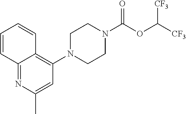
C1(N2CCN(C(OC([CF3])[CF3])=O)CC2)=C2C(=NC(C)=C1)C=CC=C2
